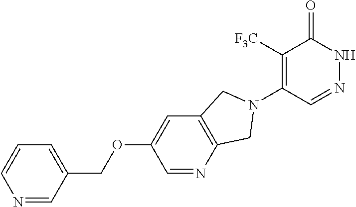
C1([F3C])=C(N2CC3=C(C=C(OCC4=CC=CN=C4)C=N3)C2)C=NNC1=O
